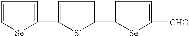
C1=C[Se]C(C2=CC=C(C3=CC=C([CHO])[Se]3)S2)=C1
